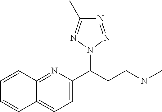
C12=NC(C(CCN(C)C)N3N=NC(C)=N3)=CC=C1C=CC=C2
